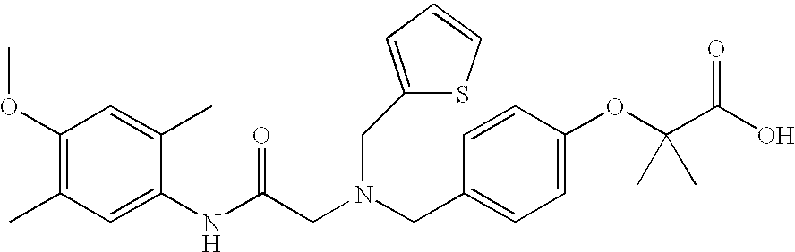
C1(C)=C(OC)C=C(C)C(NC(CN(CC2=CC=C(OC(C(O)=O)(C)C)C=C2)CC2=CC=CS2)=O)=C1
